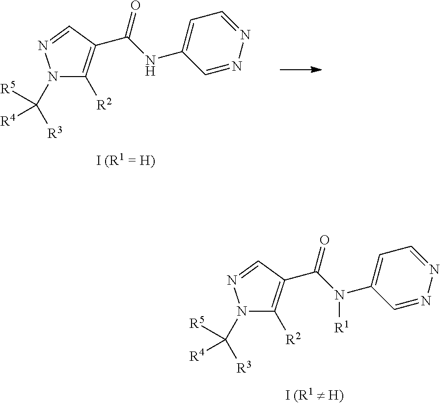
N1(C([R3])([R5])[R4])C([R2])=C(C(NC2=CC=NN=C2)=O)C=N1.N1(C([R3])([R5])[R4])C([R2])=C(C(N(C2=CC=NN=C2)[R1])=O)C=N1
